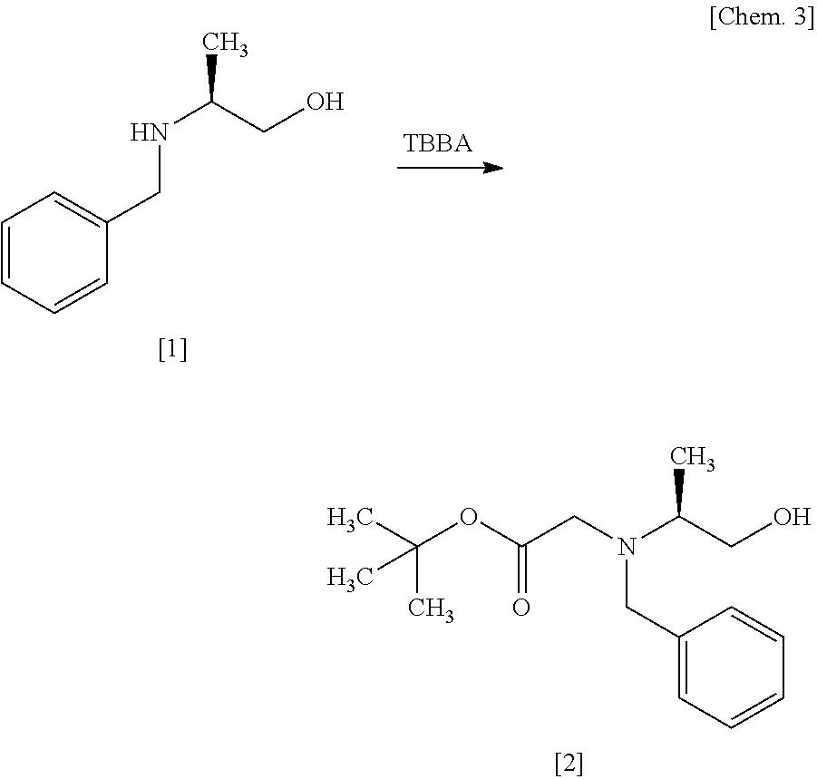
C1=CC=CC(CNC(CO)C)=C1.C1=C(CN(C(CO)C)CC(OC(C)(C)C)=O)C=CC=C1
